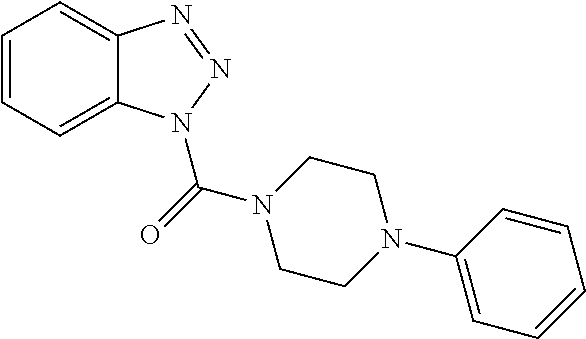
C1=CC=C2C(=C1)N=NN2C(=O)N1CCN(C2=CC=CC=C2)CC1
